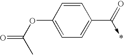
C1=CC(OC(=O)C)=CC=C1C(=O)->*
